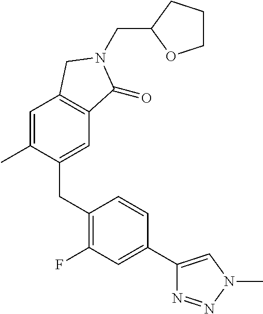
C1(CC2=C(F)C=C(C3=CN(C)N=N3)C=C2)=CC2=C(C=C1C)CN(CC1OCCC1)C2=O
